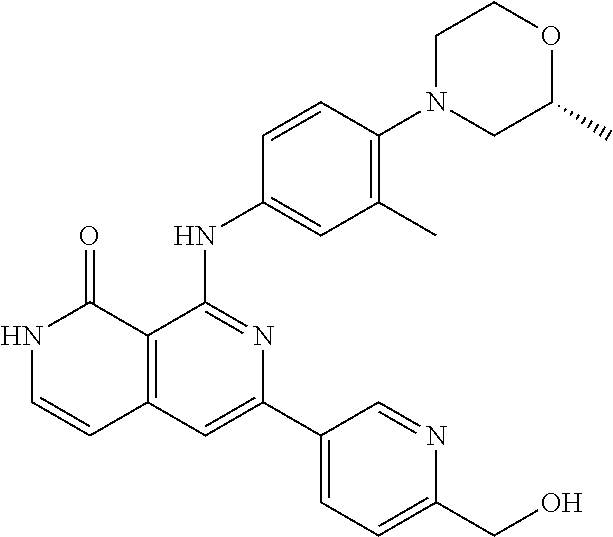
C1=CC(NC2=NC(C3=CC=C(CO)N=C3)=CC3=C2C(=O)NC=C3)=CC(C)=C1N1CC(C)OCC1
